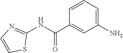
C1=CC=C(N)C=C1C(=O)NC1=NC=CS1
